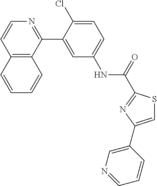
C12=C(C(C3=CC(NC(=O)C4=NC(C5=CN=CC=C5)=CS4)=CC=C3Cl)=NC=C1)C=CC=C2
